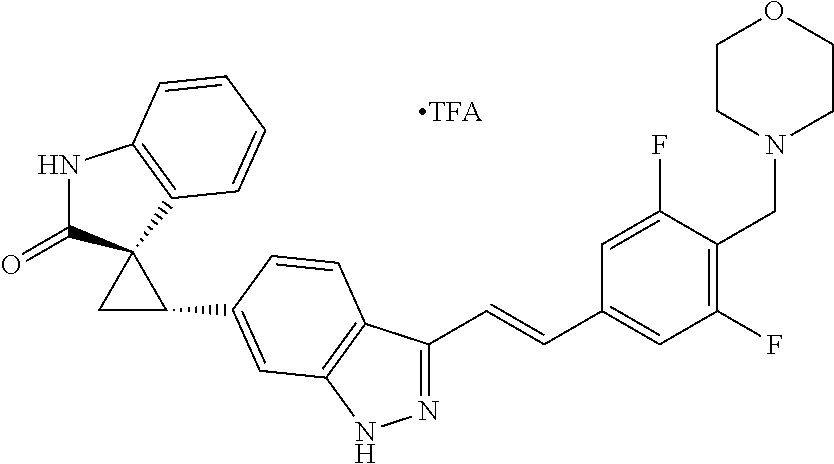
N1C(=O)C2(C3=C1C=CC=C3)CC2C1=CC2=C(C(C=CC3=CC(F)=C(CN4CCOCC4)C(F)=C3)=NN2)C=C1
